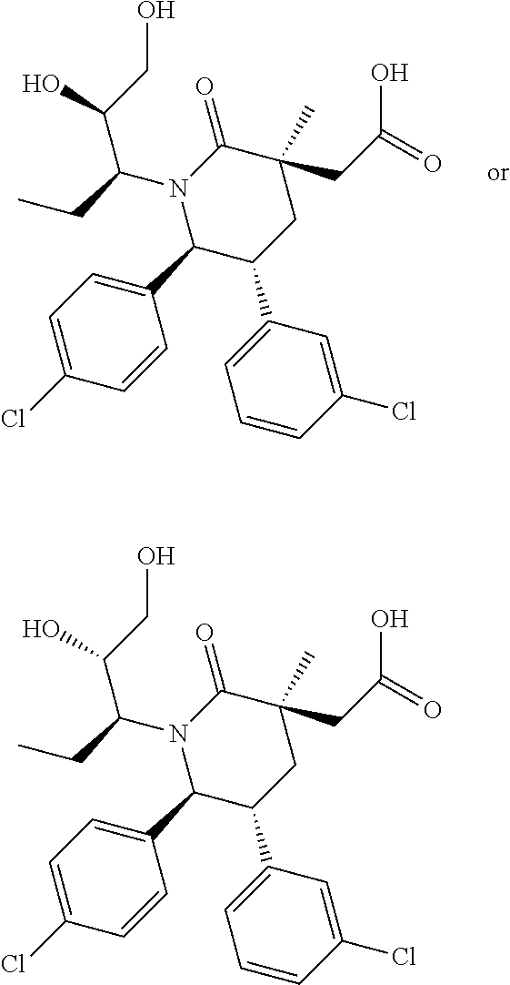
N1(C(C(CO)O)CC)C(C2=CC=C(Cl)C=C2)C(C2=CC=CC(Cl)=C2)CC(C)(CC(=O)O)C1=O.N1(C(C(CO)O)CC)C(C2=CC=C(Cl)C=C2)C(C2=CC=CC(Cl)=C2)CC(C)(CC(=O)O)C1=O
